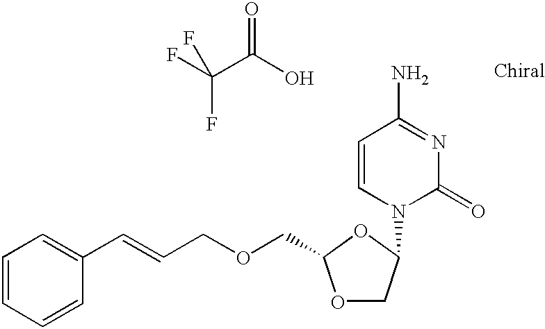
C1=CC=CC(C=CCOCC2OCC(N3C(=O)N=C(N)C=C3)O2)=C1.O=C(O)C(F)(F)F
